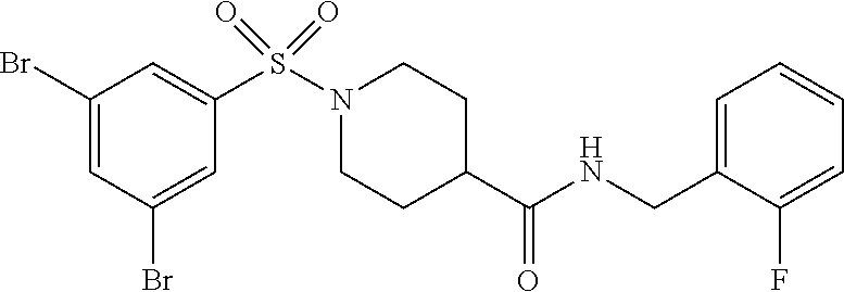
C1(Br)=CC(Br)=CC(S(N2CCC(C(NCC3=CC=CC=C3F)=O)CC2)(=O)=O)=C1
